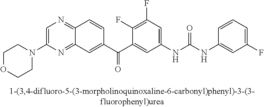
C1OCCN(C2=CN=C3C(=N2)C=C(C(C2=CC(NC(NC4=CC(F)=CC=C4)=O)=CC(F)=C2F)=O)C=C3)C1
